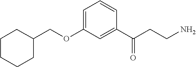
C1(OCC2CCCCC2)=CC=CC(C(=O)CCN)=C1
